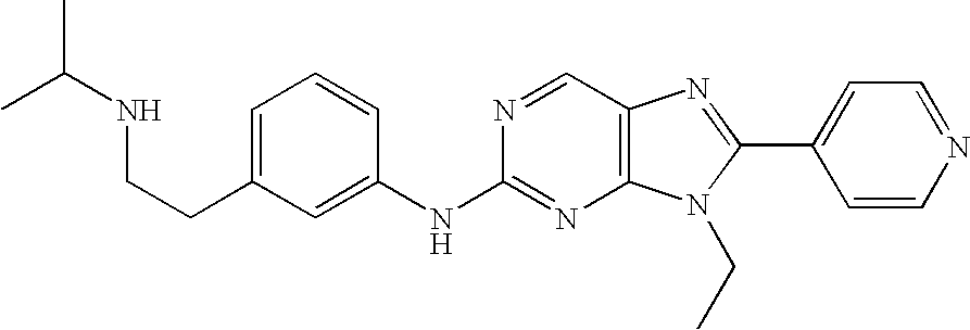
N(C1=NC2=C(C=N1)N=C(C1=CC=NC=C1)N2CC)C1=CC(CCNC(C)C)=CC=C1
